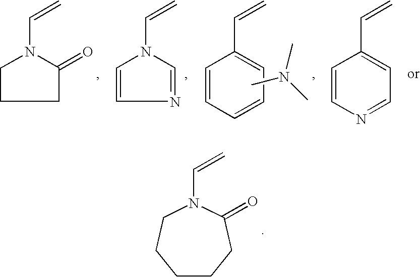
C1C(=O)N(C=C)CC1.N1=CN(C=C)C=C1.C1(C=C)=CC=CC=C1.CN(C)C.C1(C=C)=CC=NC=C1.C1CCC(=O)N(C=C)CC1
